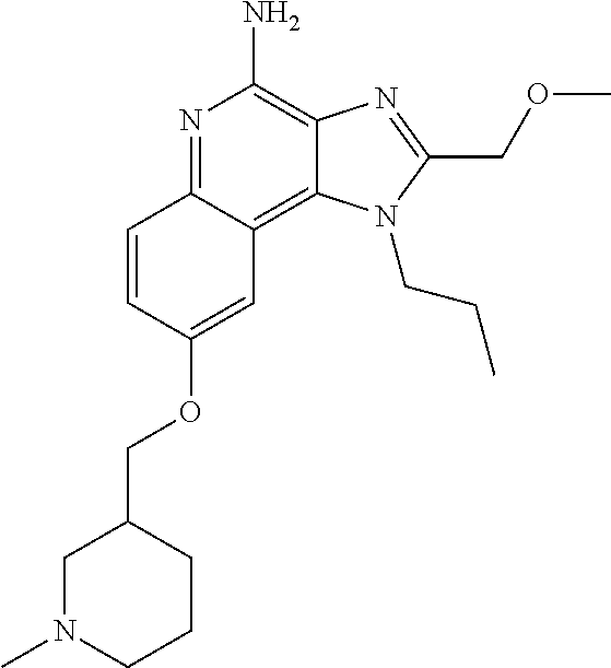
N1=C2C(=C3C(=C1N)N=C(COC)N3CCC)C=C(OCC1CN(C)CCC1)C=C2
